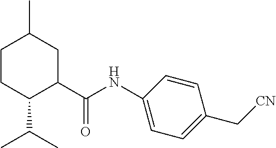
C1CC(C(C)C)C(C(=O)NC2=CC=C(C[CN])C=C2)CC1C
